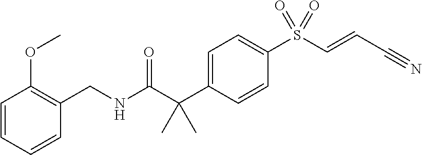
C1=C(C(C(NCC2=C(OC)C=CC=C2)=O)(C)C)C=CC(S(C=CC#N)(=O)=O)=C1
